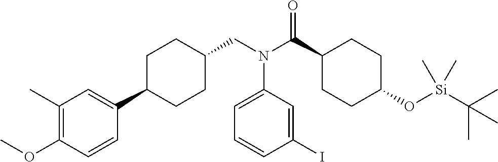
C1(C2CCC(CN(C(C3CCC(O[Si](C(C)(C)C)(C)C)CC3)=O)C3=CC=CC(I)=C3)CC2)=CC(C)=C(OC)C=C1
